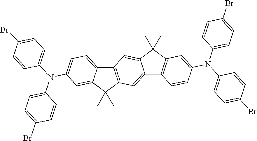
C12=C(C(C)(C)C3=CC(N(C4=CC=C(Br)C=C4)C4=CC=C(Br)C=C4)=CC=C13)C=C1C(=C2)C(C)(C)C2=C1C=CC(N(C1=CC=C(Br)C=C1)C1=CC=C(Br)C=C1)=C2
